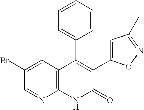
C1(Br)=CC2=C(N=C1)NC(=O)C(C1=CC(C)=NO1)=C2C1=CC=CC=C1
